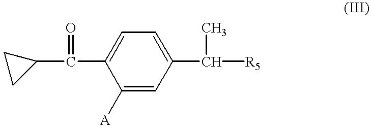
C1(C(C2=CC=C(C(C)[R5])C=C2[A])=O)CC1
